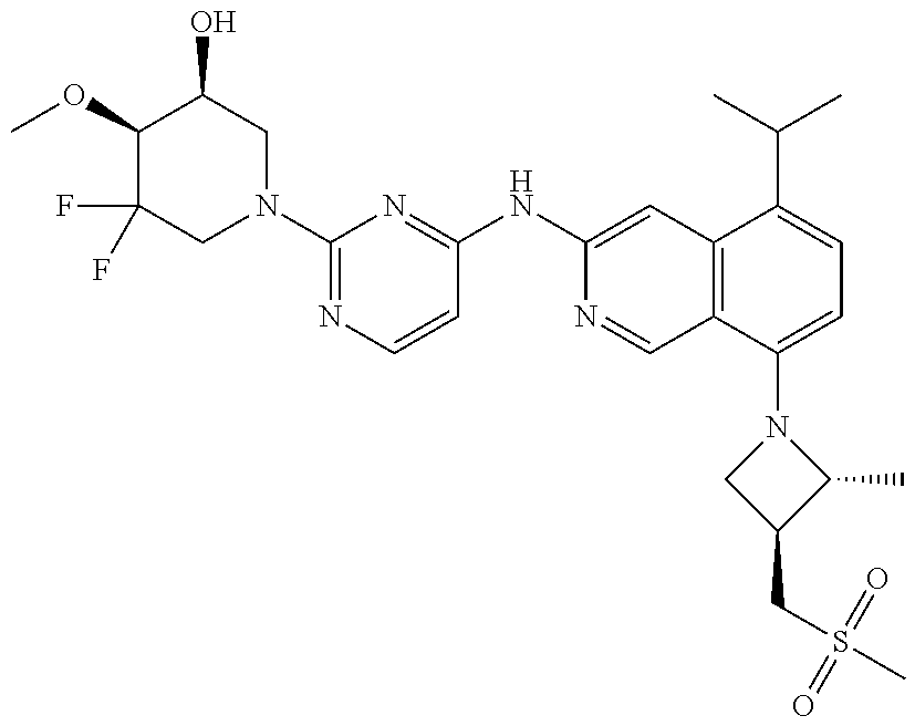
C1(OC)C(F)(F)CN(C2=NC=CC(NC3=CC4=C(C=N3)C(N3CC(CS(C)(=O)=O)C3C)=CC=C4C(C)C)=N2)CC1O
